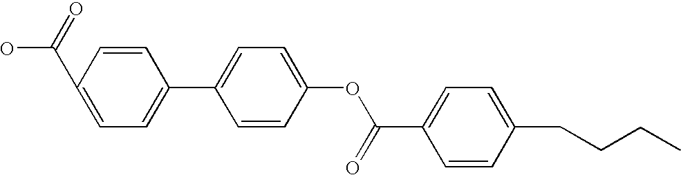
O=C(OC1=CC=C(C2=CC=C(C(=O)O)C=C2)C=C1)C1=CC=C(CCCC)C=C1
